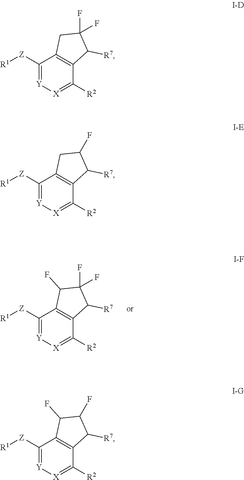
C1([Z][R1])=[Y][X]=C([R2])C2=C1C(F)C(F)(F)C2[R7].C1([Z][R1])=[Y][X]=C([R2])C2=C1CC(F)(F)C2[R7].C1([Z][R1])=[Y][X]=C([R2])C2=C1CC(F)C2[R7].C1([Z][R1])=[Y][X]=C([R2])C2=C1C(F)C(F)C2[R7]
